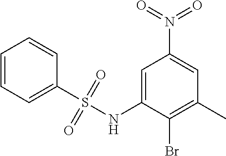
C1=C(NS(C2=CC=CC=C2)(=O)=O)C(Br)=C(C)C=C1N(=O)=O
